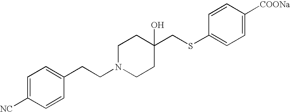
C1=C([NC])C=CC(CCN2CCC(CSC3=CC=C([COONa])C=C3)(O)CC2)=C1
